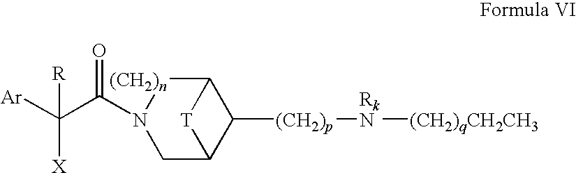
C1C2C([(CH2)p][RkN][(CH2)qCH2CH3])C([(CH2)n]N1C(C([Ar])([X])[R])=O)[T]2
